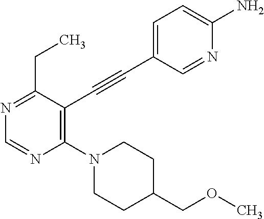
N1=C(CC)C(C#CC2=CC=C(N)N=C2)=C(N2CCC(COC)CC2)N=C1
